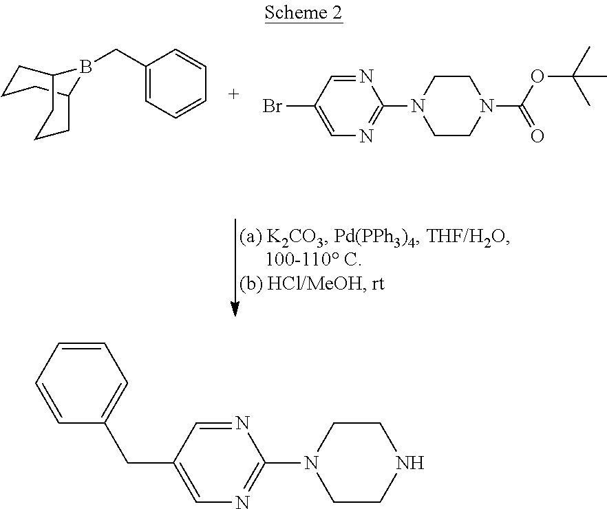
N1=CC(Br)=CN=C1N1CCN(C(OC(C)(C)C)=O)CC1.C1(CB2C3CCCC2CCC3)=CC=CC=C1.N1=CC(CC2=CC=CC=C2)=CN=C1N1CCNCC1
